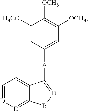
C1([H3CO])=CC([A]C2=[D]BC3=[D][D]=CC=C32)=CC([OCH3])=C1[OCH3]
